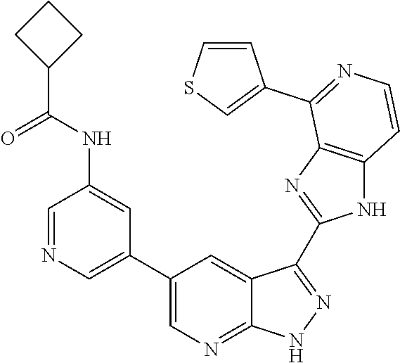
C1=NC=C(C2=CN=C3C(=C2)C(C2=NC4=C(N2)C=CN=C4C2=CSC=C2)=NN3)C=C1NC(C1CCC1)=O
